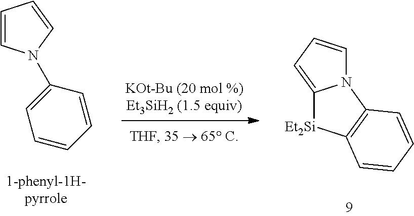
C1=CN(C2=CC=CC=C2)C=C1.C1=CC=C2N1C1=C([Et2Si]2)C=CC=C1
